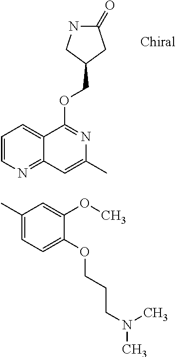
O(C1=NC(C)=CC2=NC=CC=C12)CC1CC(=O)NC1.CC1=CC=C(OCCCN(C)C)C(OC)=C1
